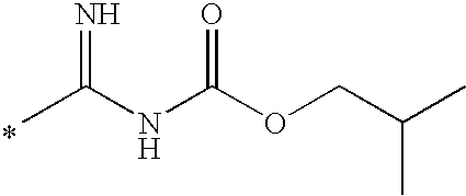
*.CC(NC(OCC(C)C)=O)=N
